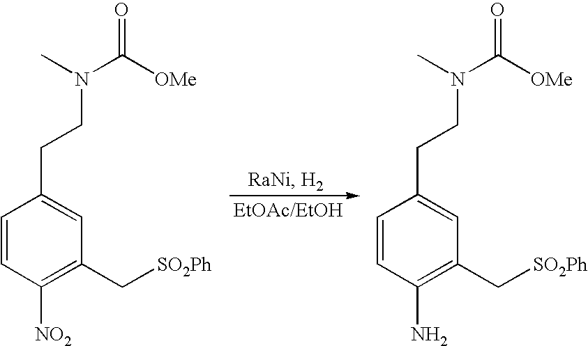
C1=CC([NO2])=C(C[SO2Ph])C=C1CCN(C([OMe])=O)C.C1=CC(N)=C(C[SO2Ph])C=C1CCN(C([OMe])=O)C
